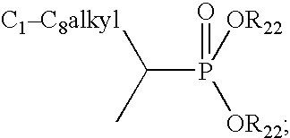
C(P([OR22])([OR22])=O)(C)[C1C8alkyl]
